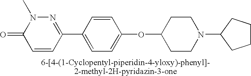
O=C1C=CC(C2=CC=C(OC3CCN(C4CCCC4)CC3)C=C2)=NN1C
